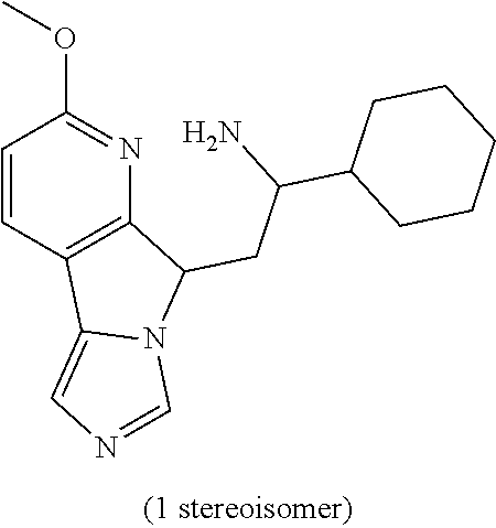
C1=CC2=C(N=C1OC)C(CC(C1CCCCC1)N)N1C2=CN=C1
